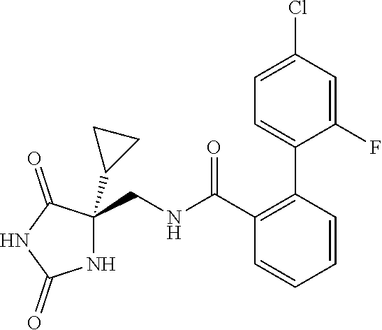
C1=C(Cl)C=C(F)C(C2=C(C(NCC3(C4CC4)NC(=O)NC3=O)=O)C=CC=C2)=C1
